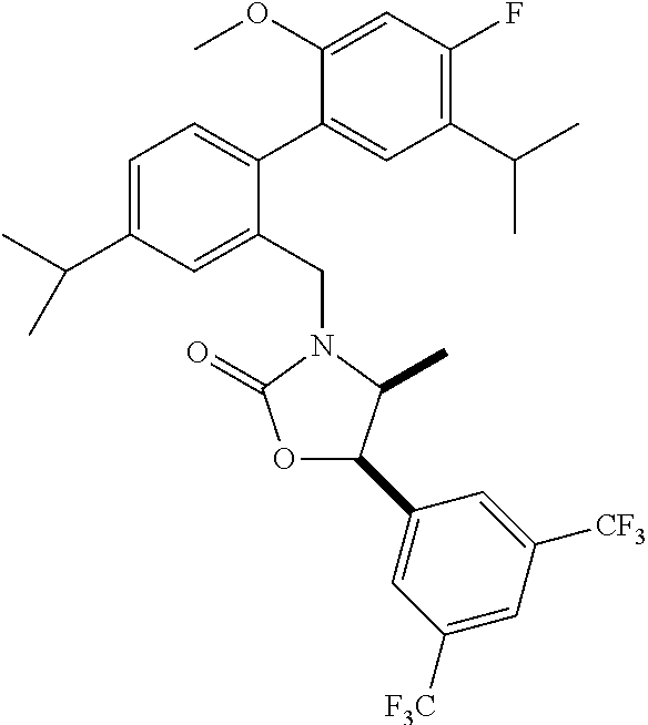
C1=C(C(C)C)C=C(CN2C(=O)OC(C3=CC([F3C])=CC([CF3])=C3)C2C)C(C2=CC(C(C)C)=C(F)C=C2OC)=C1
